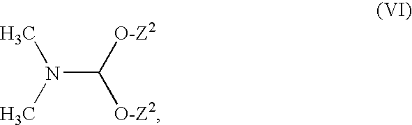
N(C([O-Z2])[O-Z2])(C)C
